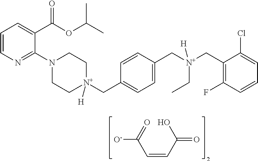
C1=CN=C(N2CC[N+](CC3=CC=C(C[N+](CC4=C(F)C=CC=C4Cl)([H])CC)C=C3)([H])CC2)C(C(=O)OC(C)C)=C1.C(=CC(O)=O)C(=O)[O-]
